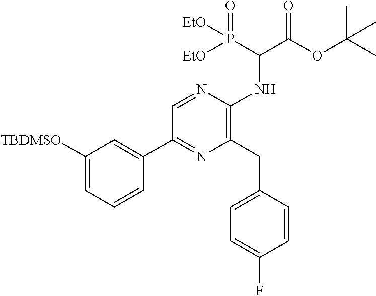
C1([TBDMSO])=CC=CC(C2=NC(CC3=CC=C(F)C=C3)=C(NC(C(OC(C)(C)C)=O)P([EtO])(=O)[EtO])N=C2)=C1
